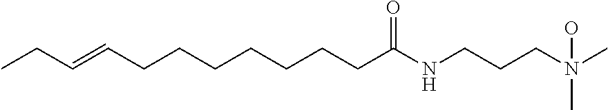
C(=CCCCCCCCC(NCCCN(C)(C)O)=O)CC
